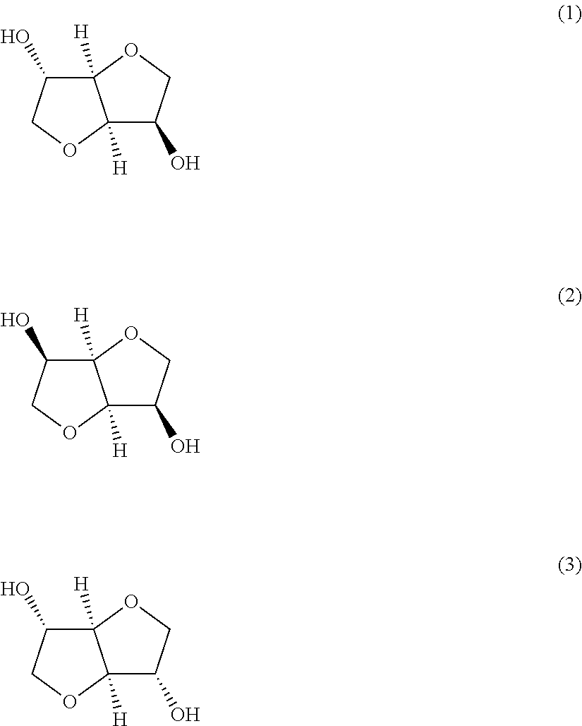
C12([H])C(O)COC1([H])C(O)CO2.C12([H])C(O)COC1([H])C(O)CO2.C12([H])C(O)COC1([H])C(O)CO2
